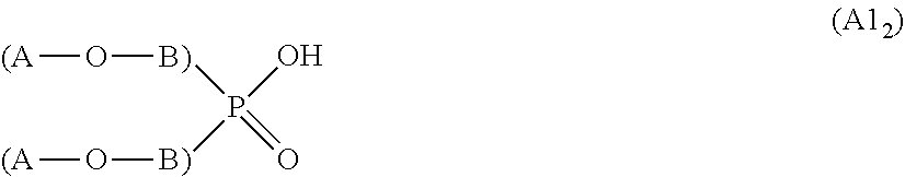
[B)](P(=O)([B)]O[(A])O)O[(A]
